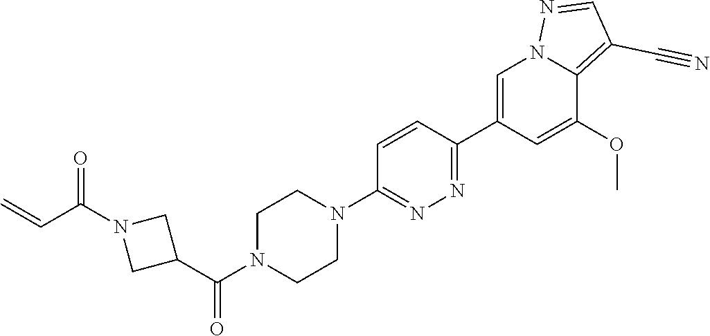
C1=C(C2=NN=C(N3CCN(C(C4CN(C(C=C)=O)C4)=O)CC3)C=C2)C=C(OC)C2=C(C#N)C=NN12
